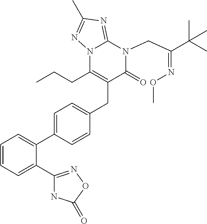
C1=CC=C(C2=NOC(=O)N2)C(C2=CC=C(CC3=C(CCC)N4C(=NC(C)=N4)N(CC(C(C)(C)C)=NOC)C3=O)C=C2)=C1
